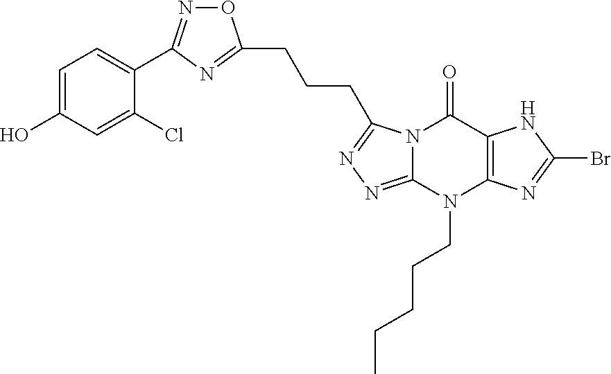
C(CC1=NN=C2N1C(=O)C1=C(N=C(Br)N1)N2CCCCC)CC1=NC(C2=CC=C(O)C=C2Cl)=NO1
